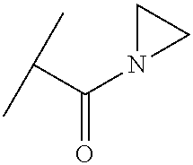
CC(C)C(N1CC1)=O
